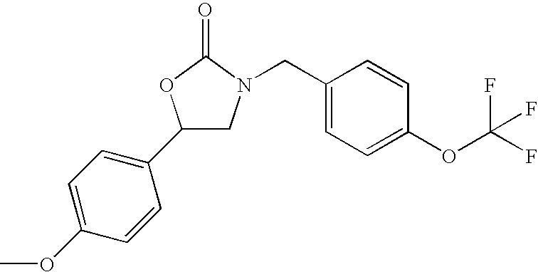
C1(C2=CC=C(OC)C=C2)CN(CC2=CC=C(OC(F)(F)F)C=C2)C(=O)O1
